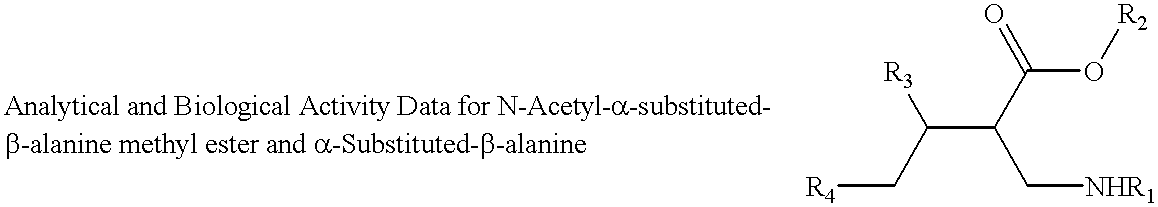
C(C([R3])C(C[NHR1])C(=O)O[R2])[R4]
